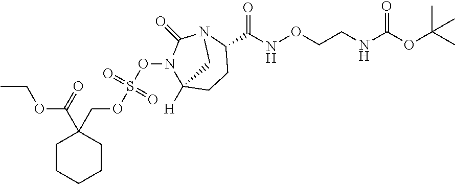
N(CCONC(C1CCC2([H])N(OS(OCC3(C(OCC)=O)CCCCC3)(=O)=O)C(=O)N1C2)=O)C(OC(C)(C)C)=O
